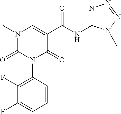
N1(C)C(=O)N(C2=C(F)C(F)=CC=C2)C(=O)C(C(NC2=NN=NN2C)=O)=C1
